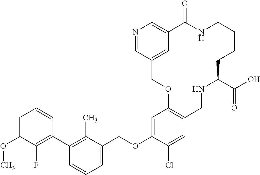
C1=C(OC)C(F)=C(C2=C(C)C(COC3=CC4=C(C=C3Cl)CNC(C(O)=O)CCCCNC(=O)C3=CN=CC(=C3)CO4)=CC=C2)C=C1
